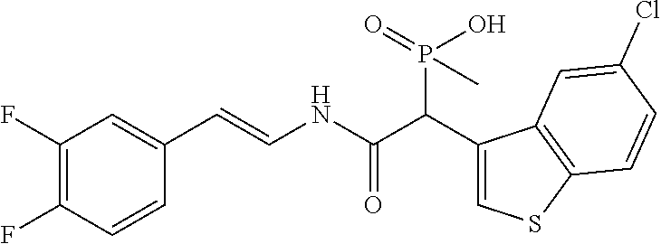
C1(F)=C(F)C=CC(C=CNC(C(C2=CSC3=C2C=C(Cl)C=C3)P(=O)(O)C)=O)=C1
